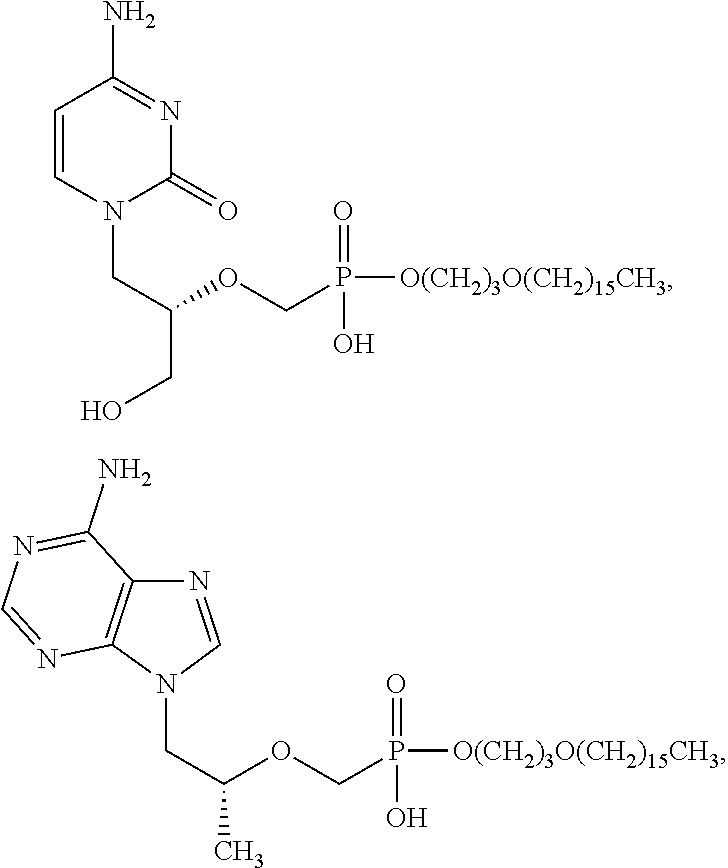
C1=CN(CC(CO)OCP([O(CH2)3O(CH2)15CH3])(=O)O)C(=O)N=C1N.N1(CC(C)OCP([O(CH2)3O(CH2)15CH3])(=O)O)C=NC2=C1N=CN=C2N
